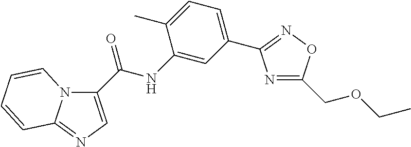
C1(C(=O)NC2=CC(C3=NOC(COCC)=N3)=CC=C2C)=CN=C2N1C=CC=C2
